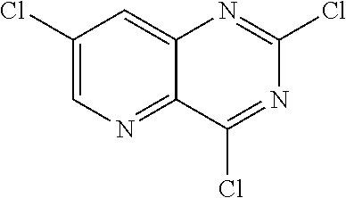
C1(Cl)=CN=C2C(=C1)N=C(Cl)N=C2Cl
